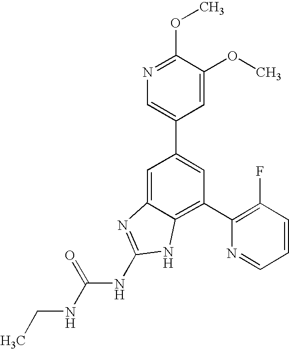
CCNC(NC1=NC2=CC(C3=CN=C(OC)C(OC)=C3)=CC(C3=C(F)C=CC=N3)=C2N1)=O
